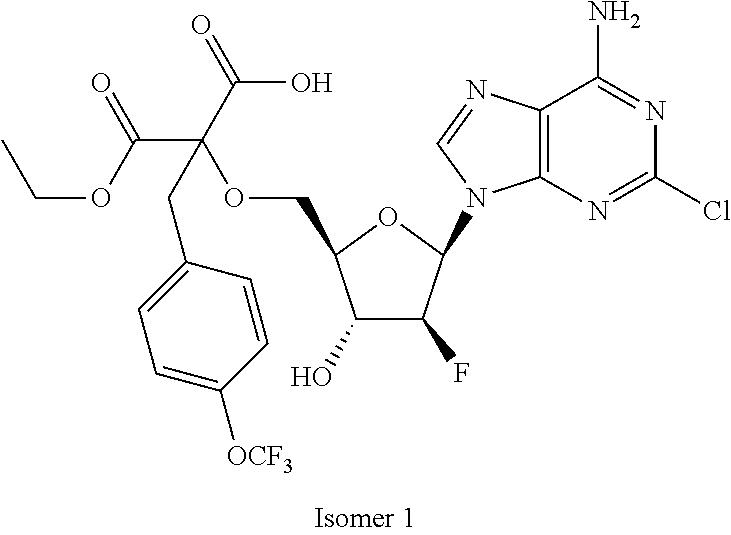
C12=C(N=CN1C1C(F)C(O)C(COC(C(OCC)=O)(C(=O)O)CC3=CC=C([OCF3])C=C3)O1)C(N)=NC(Cl)=N2
